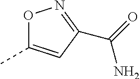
O1C(C)=CC(C(=O)N)=N1
